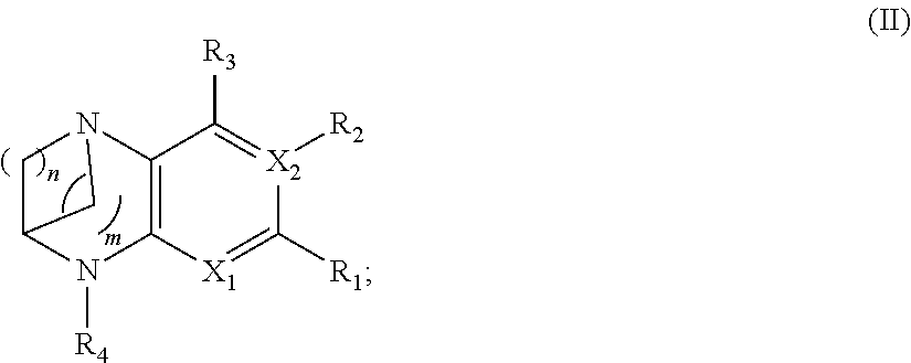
C1C2N([R4])C3=C(N1C2)C([R3])=[X2]([R2])C([R1])=[X1]3
